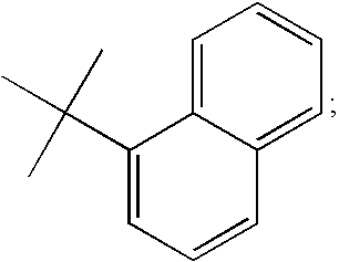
C1=C2C(=CC=C1)C=CC=C2C(C)(C)C
